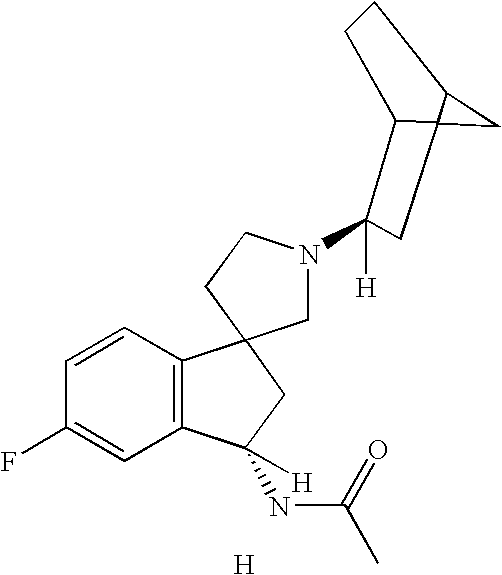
[H].C1=CC2=C(C=C1F)C(NC(C)=O)([H])CC21CN(C2([H])C3C4(C(CC3)C4)C2)CC1
